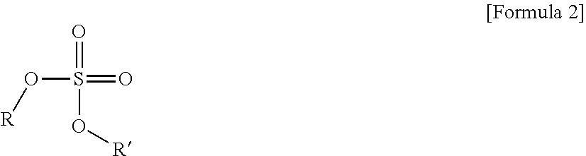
O=S(O[R])(=O)O[R]
